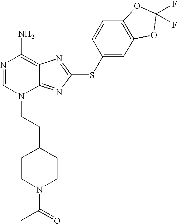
N1=CN(CCC2CCN(C(=O)C)CC2)C2=NC(SC3=CC4=C(C=C3)OC(F)(F)O4)=NC2=C1N
